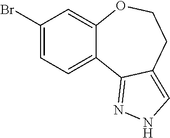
C1(Br)=CC=C2C(=C1)OCCC1=CNN=C21
